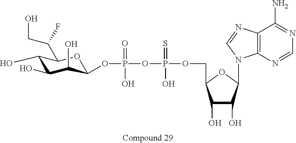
C1(O)C(O)C(O)C(OP(=O)(O)OP(=S)(O)OCC2C(O)C(O)C(N3C4=C(N=C3)C(N)=NC=N4)O2)OC1C(CO)F
